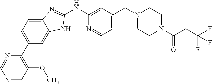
C1(C2=CC=C3C(=C2)NC(NC2=CC(CN4CCN(C(CC(F)(F)F)=O)CC4)=CC=N2)=N3)=C(OC)C=NC=N1
